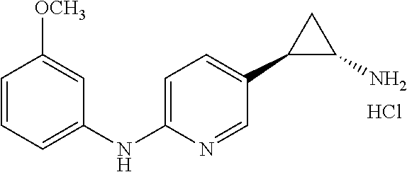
C1=C(NC2=CC=CC([OCH3])=C2)N=CC(C2C(N)C2)=C1.Cl
